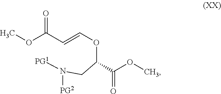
N(CC(OC=CC(OC)=O)C(=O)OC)([PG2])[PG1]
